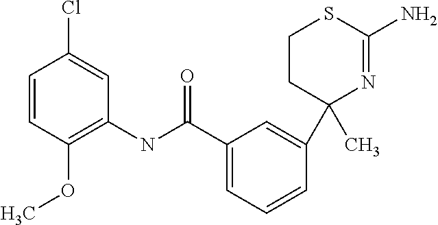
C1(C)(C2=CC(C(=O)NC3=C(OC)C=CC(Cl)=C3)=CC=C2)N=C(N)SCC1
